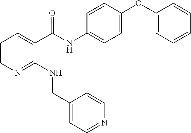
C1=CN=C(NCC2=CC=NC=C2)C(C(NC2=CC=C(OC3=CC=CC=C3)C=C2)=O)=C1
